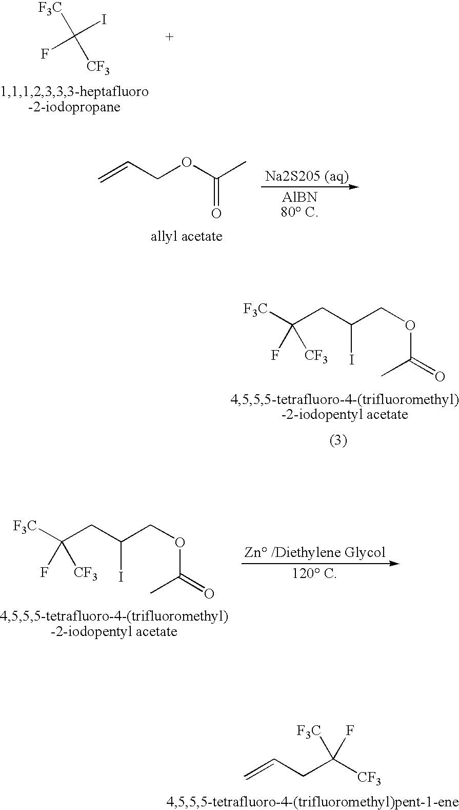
[F3C]C(F)(I)[CF3].C=CCOC(C)=O.[F3C]C(CC(COC(C)=O)I)(F)[CF3].[F3C]C(CC(COC(C)=O)I)(F)[CF3].C=CCC([CF3])([F3C])F
